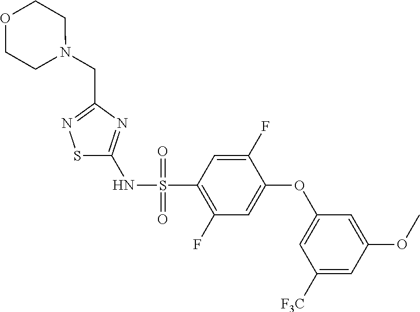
C1(F)=C(S(NC2=NC(CN3CCOCC3)=NS2)(=O)=O)C=C(F)C(OC2=CC([F3C])=CC(OC)=C2)=C1
